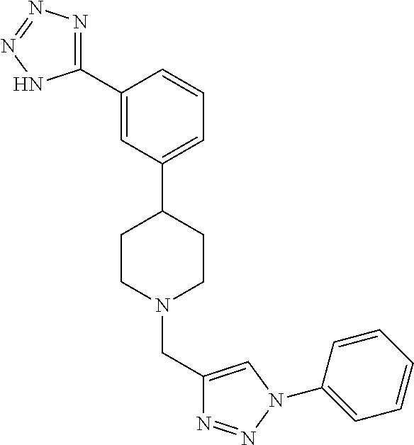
C1(C2=NN=NN2)=CC(C2CCN(CC3=CN(C4=CC=CC=C4)N=N3)CC2)=CC=C1
